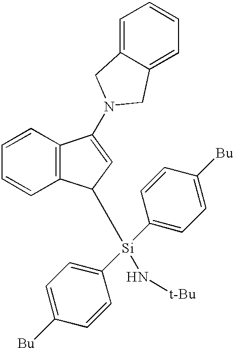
C1=CC2=C(C=C1)C([Si](C1=CC=C([Bu])C=C1)(C1=CC=C([Bu])C=C1)N[t-Bu])C=C2N1CC2=CC=CC=C2C1
